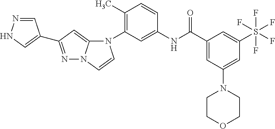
C1(C)=C(N2C3=CC(C4=CNN=C4)=NN3C=C2)C=C(NC(C2=CC(N3CCOCC3)=CC(S(F)(F)(F)(F)F)=C2)=O)C=C1
